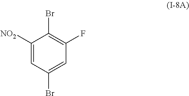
C1=C(Br)C=C([NO2])C(Br)=C1F
